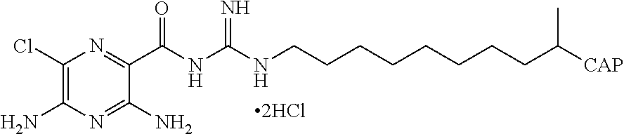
C1(Cl)=C(N)N=C(N)C(C(NC(=N)NCCCCCCCCC([CAP])C)=O)=N1
